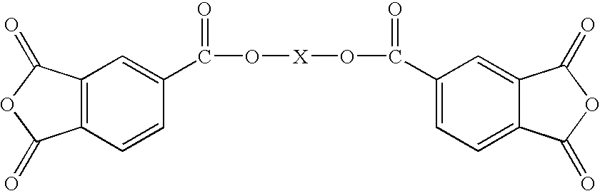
C12=C(C=CC(C(=O)O[X]OC(C3=CC=C4C(=C3)C(=O)OC4=O)=O)=C1)C(=O)OC2=O
